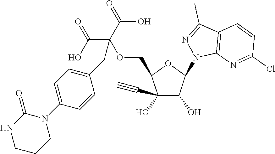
C1(O)(C#C)C(O)C(N2C3=C(C(C)=N2)C=CC(Cl)=N3)OC1COC(C(=O)O)(C(=O)O)CC1=CC=C(N2C(=O)NCCC2)C=C1
